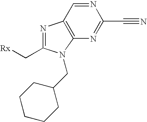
N1=CC2=C(N=C1C#N)N(CC1CCCCC1)C(C[Rx])=N2
